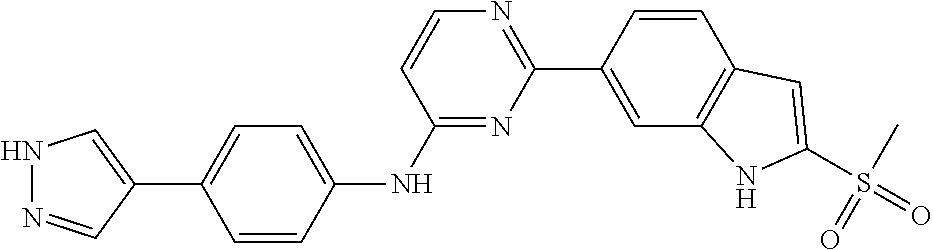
C1=CC(NC2=NC(C3=CC4=C(C=C3)C=C(S(=O)(C)=O)N4)=NC=C2)=CC=C1C1=CNN=C1
